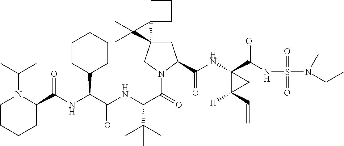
C(NC(C(NC(C(=O)N1CC2(CC1C(=O)NC1(C(=O)NS(=O)(=O)N(CC)C)C([H])(C=C)C1)C1(C2(C)C)CCC1)C(C)(C)C)=O)C1CCCCC1)(=O)C1N(C(C)C)CCCC1
